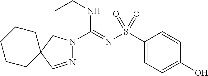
C1(S(N=C(NCC)N2N=CC3(C2)CCCCC3)(=O)=O)=CC=C(O)C=C1
